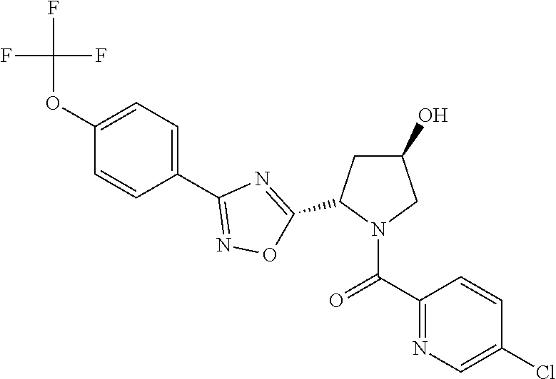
C1(OC(F)(F)F)=CC=C(C2=NOC(C3CC(O)CN3C(C3=NC=C(Cl)C=C3)=O)=N2)C=C1
